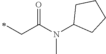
C1(N(C(CC)=O)C)CCCC1
